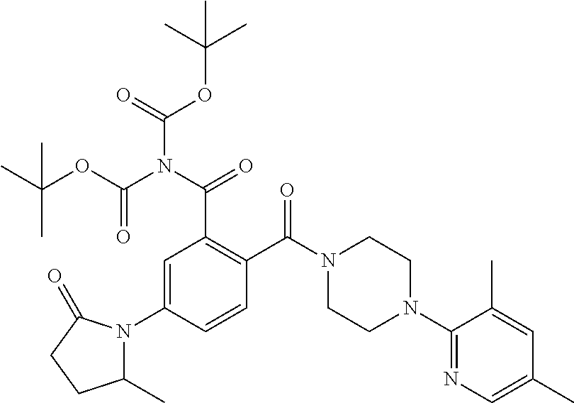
C1=C(N2C(C)CCC2=O)C=CC(C(N2CCN(C3=NC=C(C)C=C3C)CC2)=O)=C1C(N(C(OC(C)(C)C)=O)C(=O)OC(C)(C)C)=O
